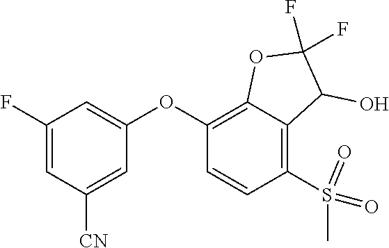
C1(F)=CC([CN])=CC(OC2=C3C(=C(S(=O)(C)=O)C=C2)C(O)C(F)(F)O3)=C1
